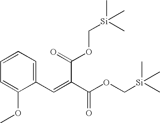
C1=CC=C(C=C(C(OC[Si](C)(C)C)=O)C(=O)OC[Si](C)(C)C)C(OC)=C1
